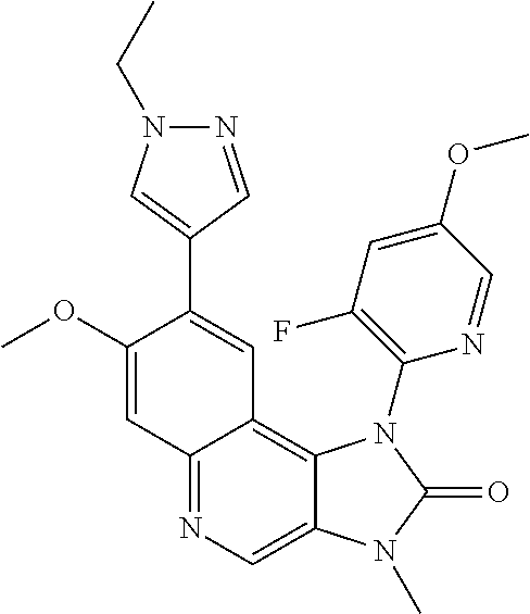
C12=NC=C3C(=C1C=C(C1=CN(CC)N=C1)C(OC)=C2)N(C1=C(F)C=C(OC)C=N1)C(=O)N3C
